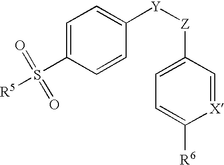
C1=C(S([R5])(=O)=O)C=CC([Y][Z]C2=CC=C([R6])[X]=C2)=C1
